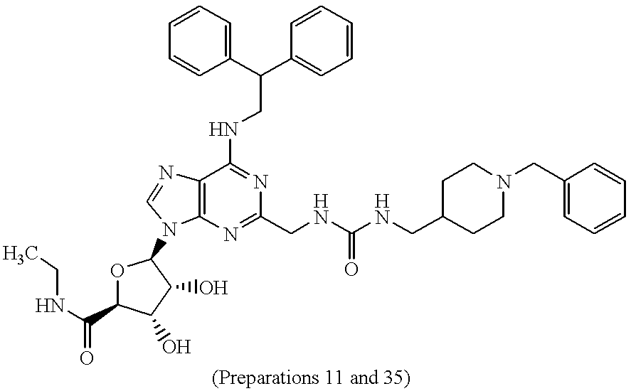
C1(C(C2=CC=CC=C2)CNC2=NC(CNC(NCC3CCN(CC4=CC=CC=C4)CC3)=O)=NC3=C2N=CN3C2OC(C(NCC)=O)C(O)C2O)=CC=CC=C1
